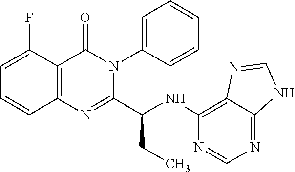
C12=C(N=C(C(CC)NC3=C4C(=NC=N3)NC=N4)N(C3=CC=CC=C3)C1=O)C=CC=C2F
